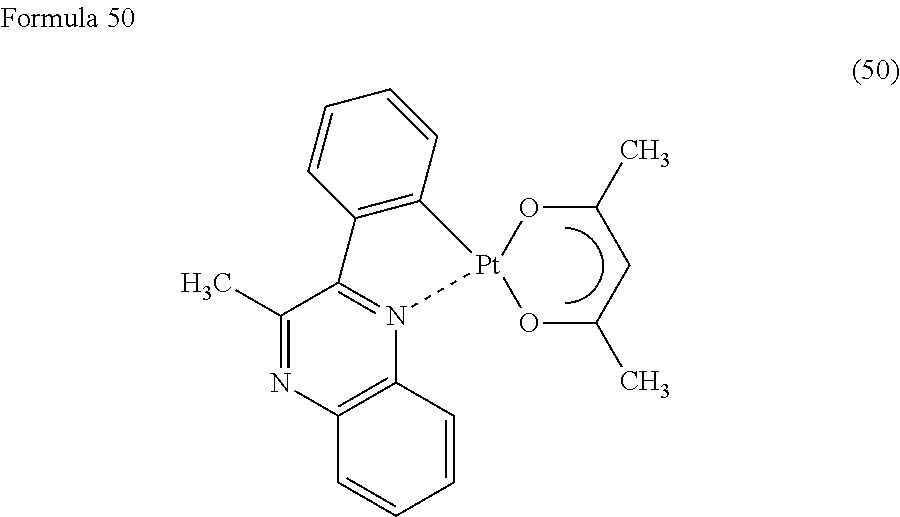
C1(C)=NC2=C(N3=C1C1=C(C=CC=C1)[Pt]31OC(C)CC(C)O1)C=CC=C2
